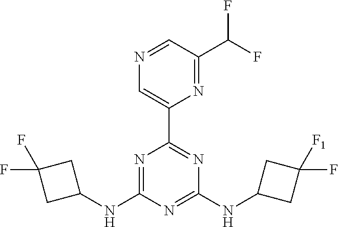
C1(NC2=NC(C3=CN=CC(C(F)F)=N3)=NC(NC3CC(F)([F1])C3)=N2)CC(F)(F)C1
